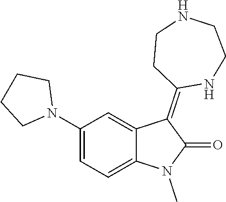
C1(N2CCCC2)=CC=C2C(=C1)C(=C1NCCNCC1)C(=O)N2C
